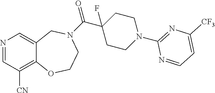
N1=CC([CN])=C2C(=C1)CN(C(C1(F)CCN(C3=NC([CF3])=CC=N3)CC1)=O)CCO2
